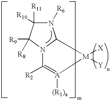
N1([R6])C([R11])([R10])C([R9])([R8])N2C1[M]([X])([Y])[A]([(R1)a])=C2[R2]
